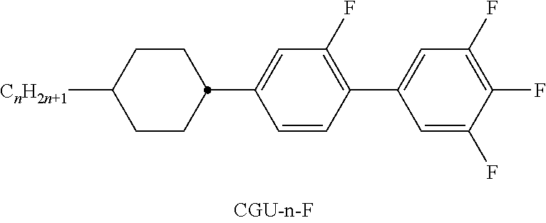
C1CC([CnH2n+1])CCC1C1=CC(F)=C(C2=CC(F)=C(F)C(F)=C2)C=C1
